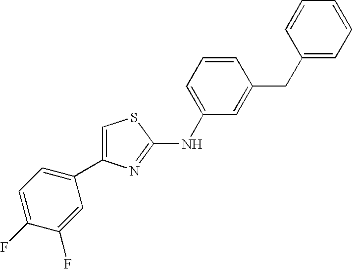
C1=C(NC2=NC(C3=CC=C(F)C(F)=C3)=CS2)C=C(CC2=CC=CC=C2)C=C1
